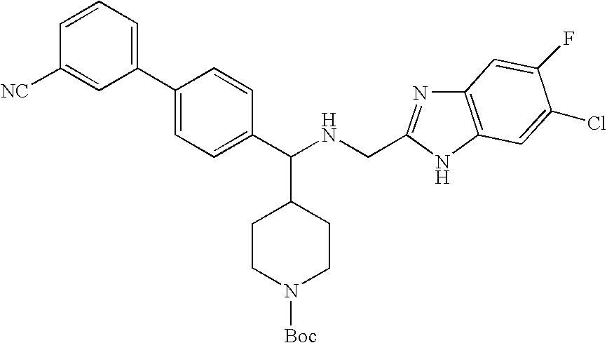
C1=CC([NC])=CC(C2=CC=C(C(NCC3=NC4=C(N3)C=C(Cl)C(F)=C4)C3CCN([Boc])CC3)C=C2)=C1
